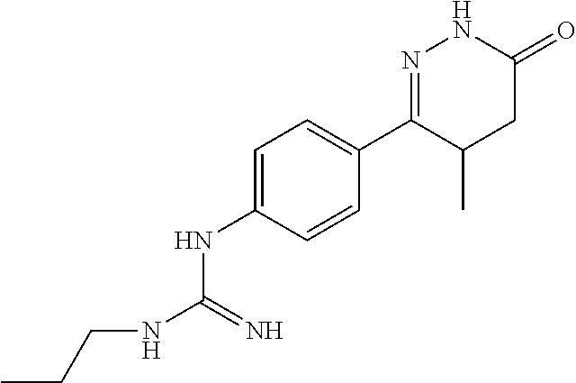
C1=C(NC(NCCC)=N)C=CC(C2=NNC(=O)CC2C)=C1
